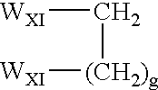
C([(CH2)g][WXI])[WXI]
